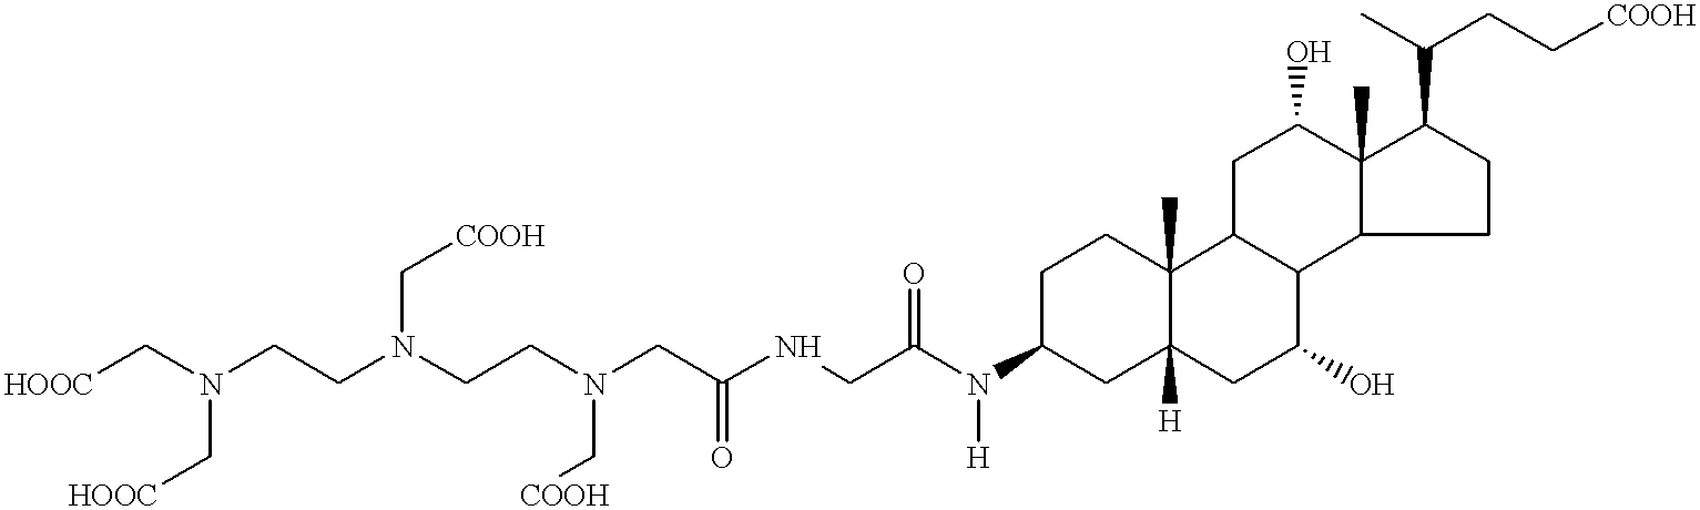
C1C(N([H])C(CNC(CN(CCN(CCN(C[HOOC])C[HOOC])C[COOH])C[COOH])=O)=O)CC2([H])C(C)(C1)C1C(C(O)C2)C2C(C)(C(O)C1)C(C(CC[COOH])C)CC2
